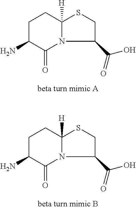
C1C(N)C(=O)N2C([H])(C1)SCC2C(O)=O.C1C(N)C(=O)N2C([H])(C1)SCC2C(O)=O
